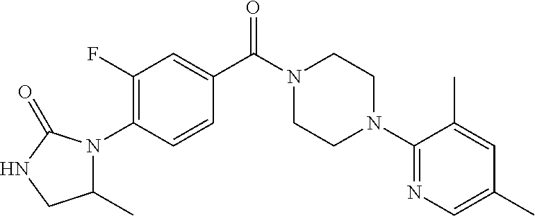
C1(F)=C(N2C(C)CNC2=O)C=CC(C(N2CCN(C3=NC=C(C)C=C3C)CC2)=O)=C1
